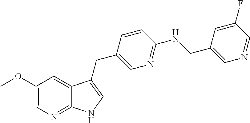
C1(OC)=CN=C2C(=C1)C(CC1=CN=C(NCC3=CN=CC(F)=C3)C=C1)=CN2
